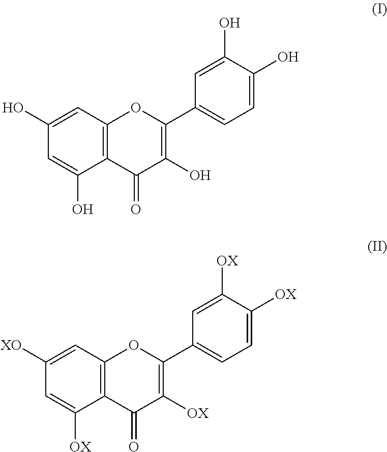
C1=C(O)C=C(O)C2=C1OC(C1=CC=C(O)C(O)=C1)=C(O)C2=O.C1=C([XO])C=C([OX])C2=C1OC(C1=CC=C([OX])C([OX])=C1)=C([OX])C2=O
